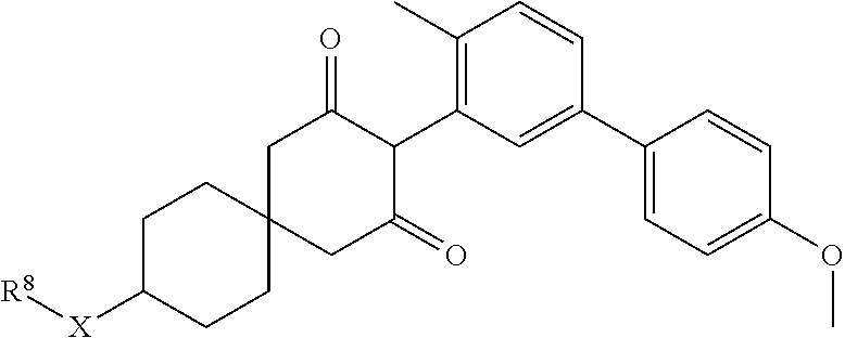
C1C2(CC(=O)C(C3=C(C)C=CC(C4=CC=C(OC)C=C4)=C3)C1=O)CCC([X][R8])CC2
